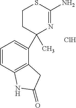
C1CC(C)(C2=CC=CC3=C2CC(=O)N3)N=C(N)S1.Cl
